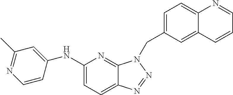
C1(NC2=CC(C)=NC=C2)=CC=C2C(=N1)N(CC1=CC=C3C(=C1)C=CC=N3)N=N2
